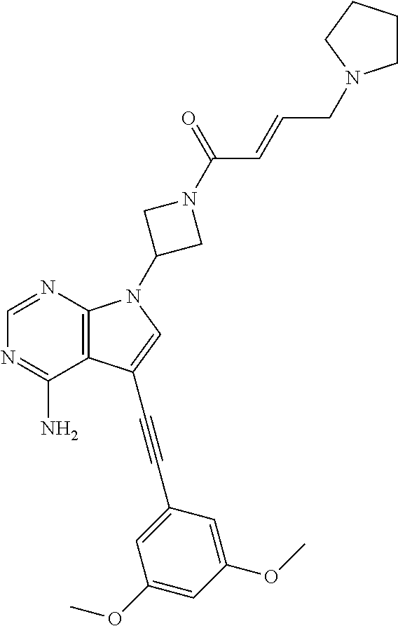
C1=NC2=C(C(N)=N1)C(C#CC1=CC(OC)=CC(OC)=C1)=CN2C1CN(C(=O)C=CCN2CCCC2)C1
